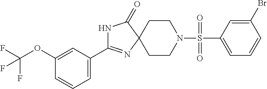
N1C(=O)C2(N=C1C1=CC=CC(OC(F)(F)F)=C1)CCN(S(=O)(=O)C1=CC=CC(Br)=C1)CC2
